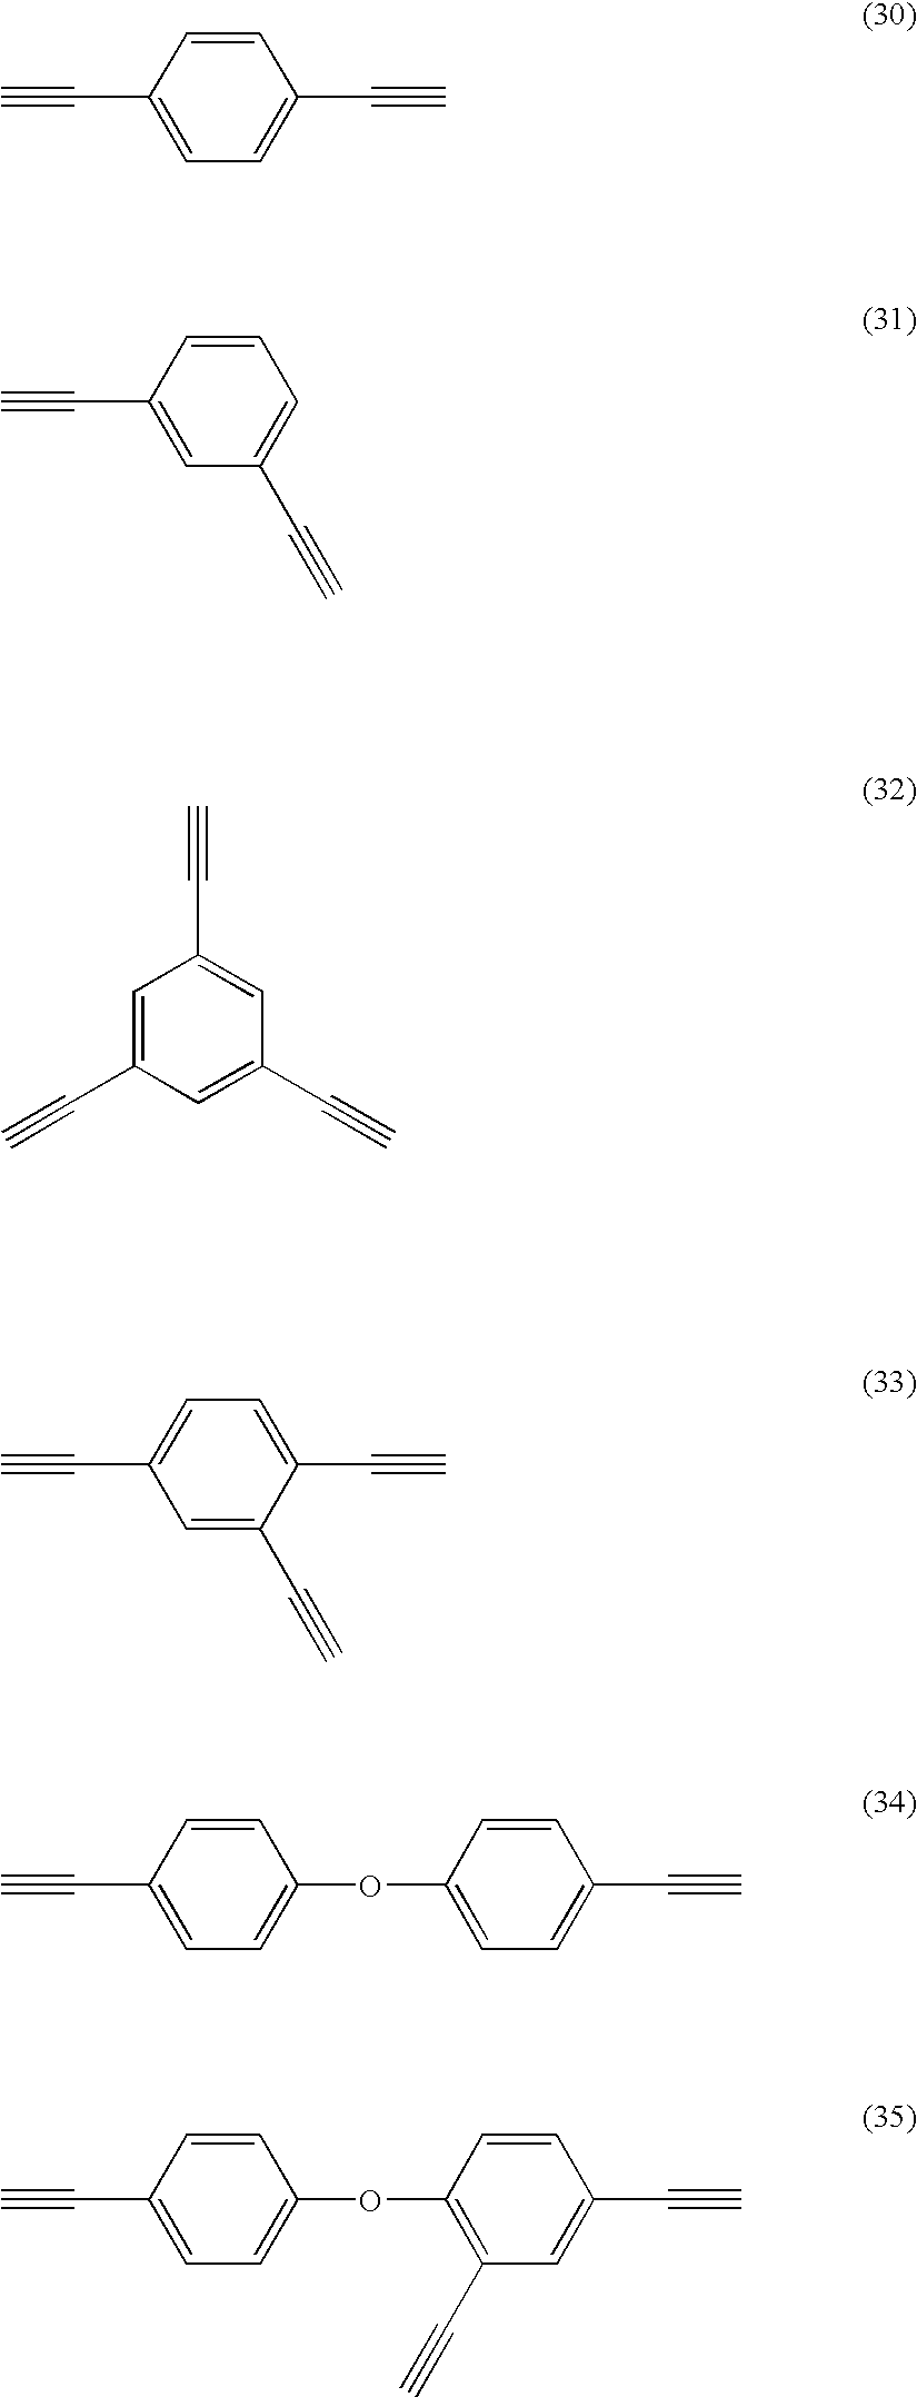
C#CC1=CC=C(C#C)C=C1.C#CC1=CC(C#C)=CC=C1.C#CC1=CC(C#C)=CC(C#C)=C1.C#CC1=CC=C(C#C)C(C#C)=C1.C#CC1=CC=C(OC2=CC=C(C#C)C=C2)C=C1.C#CC1=CC=C(OC2=C(C#C)C=C(C#C)C=C2)C=C1
